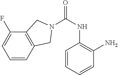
C1=CC=CC(N)=C1NC(=O)N1CC2=C(C(F)=CC=C2)C1
